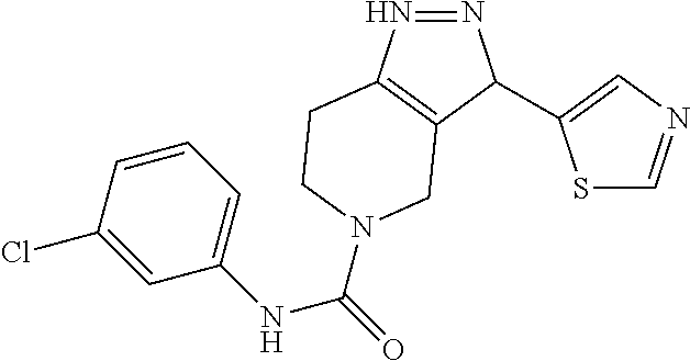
N1=NC(C2=CN=CS2)C2=C1CCN(C(=O)NC1=CC=CC(Cl)=C1)C2
